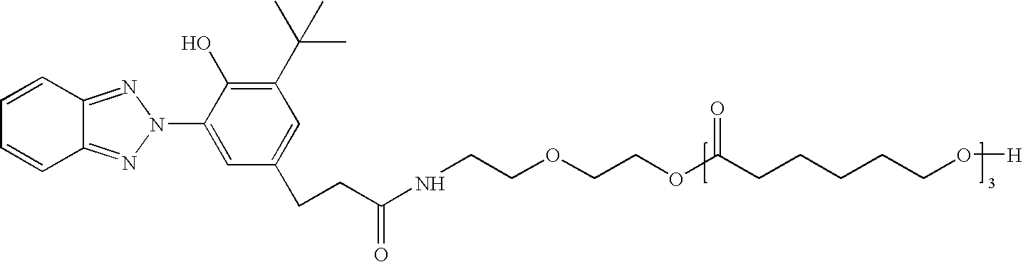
C12=NN(C3=CC(CCC(NCCOCCOC(CCCCCO[H])=O)=O)=CC(C(C)(C)C)=C3O)N=C1C=CC=C2
